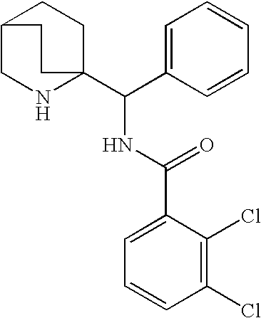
C1=C(C(C23CCC(CN2)CC3)NC(C2=CC=CC(Cl)=C2Cl)=O)C=CC=C1
